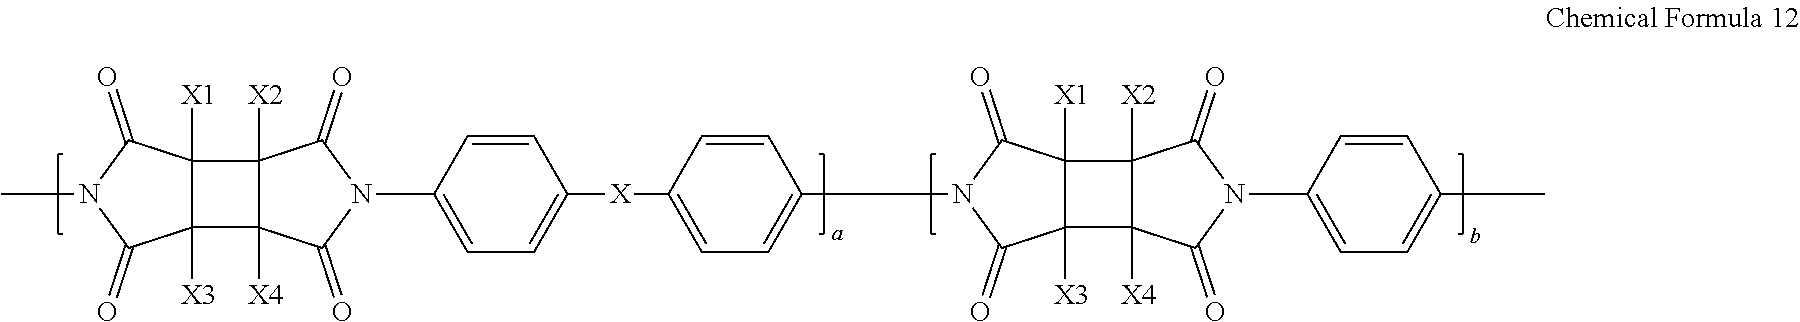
C12([X1])C([X3])(C3([X4])C1([X2])C(=O)N(C1=CC=C([X]C4=CC=C(N5C(=O)C6([X1])C([X3])(C7([X4])C6([X2])C(=O)N(C6=CC=C(C)C=C6)C7=O)C5=O)C=C4)C=C1)C3=O)C(=O)N(C)C2=O
